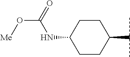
C1C(NC(O[Me])=O)CCC(C(C)C)C1
